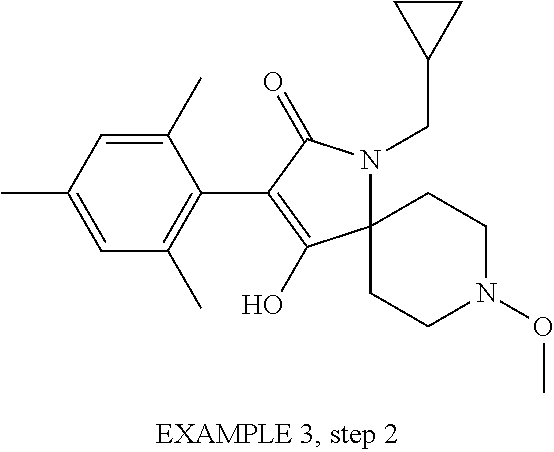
C12(N(CC3CC3)C(=O)C(C3=C(C)C=C(C)C=C3C)=C1O)CCN(OC)CC2
